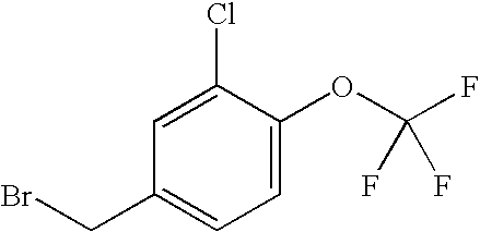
C1=C(Cl)C(OC(F)(F)F)=CC=C1CBr
